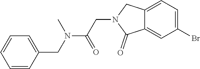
C12=CC(Br)=CC=C1CN(CC(N(CC1=CC=CC=C1)C)=O)C2=O
